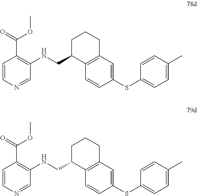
C1=CN=CC(NCC2C3=C(CCC2)C=C(SC2=CC=C(C)C=C2)C=C3)=C1C(=O)OC.C1=CN=CC(NCC2C3=C(CCC2)C=C(SC2=CC=C(C)C=C2)C=C3)=C1C(=O)OC
